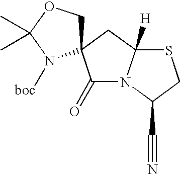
C1(=O)N2C([H])(CC13COC(C)(C)N3[boc])SCC2C#N
